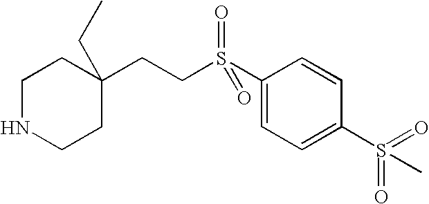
C1NCCC(CCS(C2=CC=C(S(C)(=O)=O)C=C2)(=O)=O)(CC)C1
